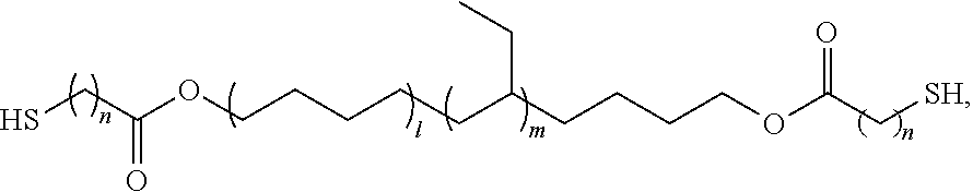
C(=O)(CS)OCCCCCC(CCCCOC(C[SH])=O)CC
